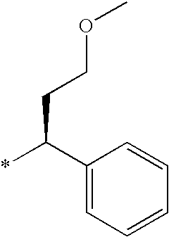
*C(C1=CC=CC=C1)CCOC
